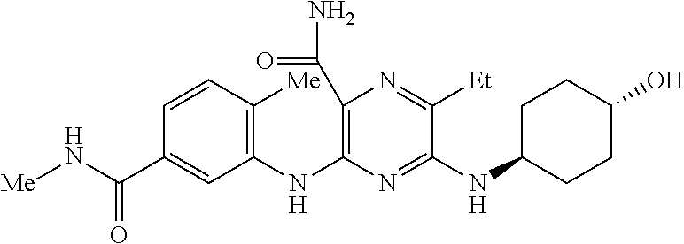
N(C1=NC(NC2=C([Me])C=CC(C(N[Me])=O)=C2)=C(C(N)=O)N=C1[Et])C1CCC(O)CC1
